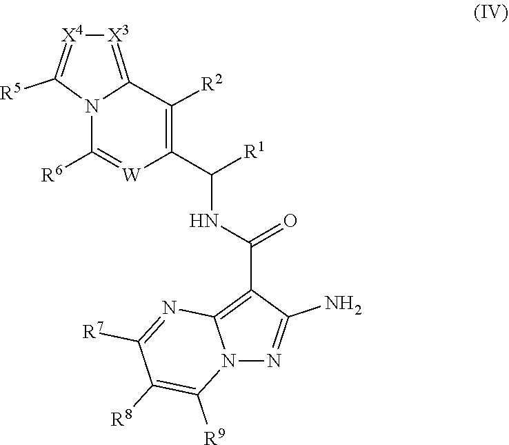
C1(C(NC(C2=C3N(N=C2N)C([R9])=C([R8])C([R7])=N3)=O)[R1])=C([R2])C2=[X3][X4]=C([R5])N2C([R6])=[W]1
